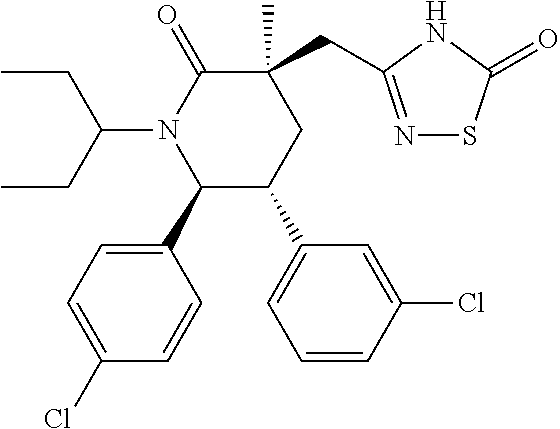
N1=C(CC2(C)C(=O)N(C(CC)CC)C(C3=CC=C(Cl)C=C3)C(C3=CC=CC(Cl)=C3)C2)NC(=O)S1
